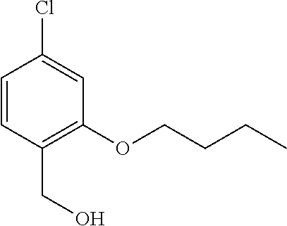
C1=CC(CO)=C(OCCCC)C=C1Cl
